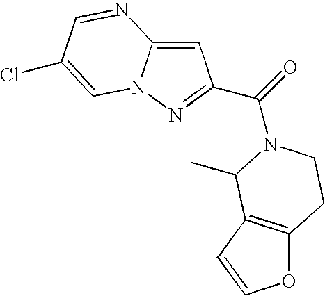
C1=C2N(N=C1C(=O)N1CCC3=C(C=CO3)C1C)C=C(Cl)C=N2
